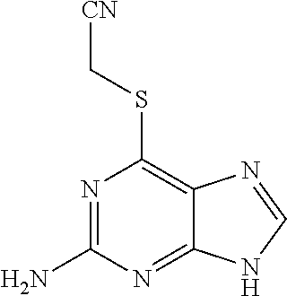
C(SC1=C2C(=NC(N)=N1)NC=N2)[CN]
